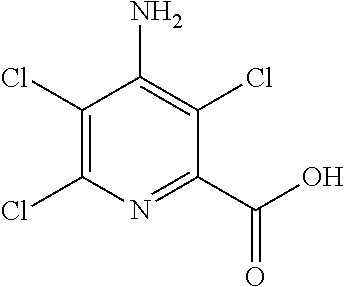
C1(Cl)=C(Cl)N=C(C(O)=O)C(Cl)=C1N
